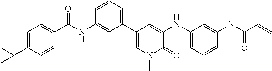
C1=C(C(C)(C)C)C=CC(C(NC2=C(C)C(C3=CN(C)C(=O)C(NC4=CC=CC(NC(C=C)=O)=C4)=C3)=CC=C2)=O)=C1
